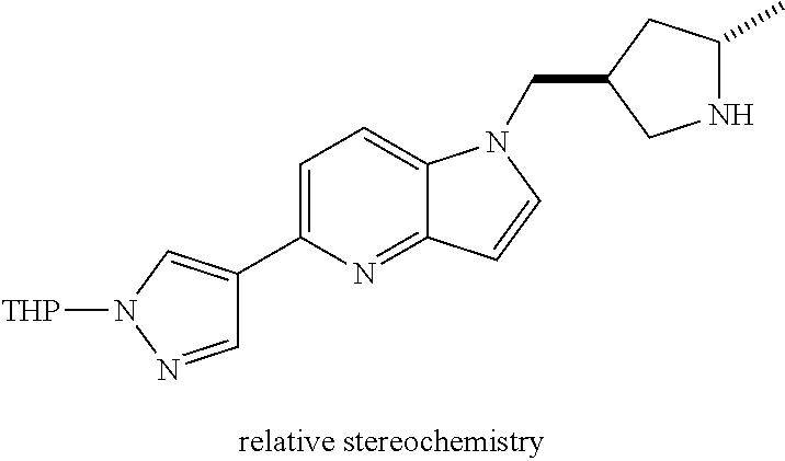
C1=C(C2=CN([THP])N=C2)N=C2C(=C1)N(CC1CNC(C)C1)C=C2
